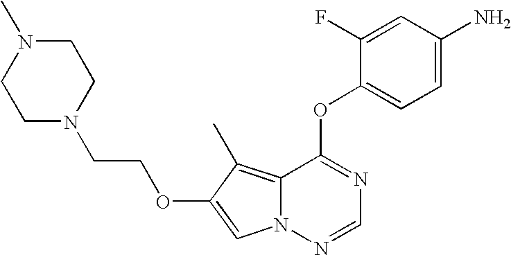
C1=C(F)C(OC2=NC=NN3C2=C(C)C(OCCN2CCN(C)CC2)=C3)=CC=C1N
